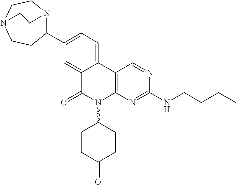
C1(C2N3CCN(CC2)CC3)=CC=C2C(=C1)C(=O)N(C1CCC(=O)CC1)C1=C2C=NC(NCCCC)=N1
